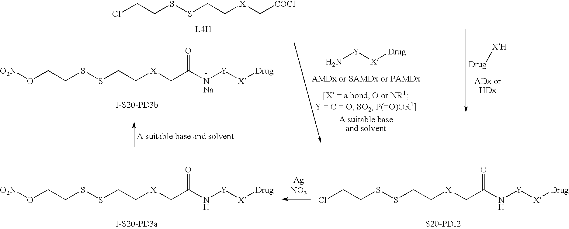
O(CCSSCC[X]CC(N[Y][X][Drug])=O)[O2N].ClCCSSCC[X]CC(N[Y][X][Drug])=O.[S20-PDI2].ClCCSSCC[X]C[COCl].O(CCSSCC[X]CC([NNa+][Y][X][Drug])=O)[O2N].N[Y][X][Drug].[XH][Drug]
